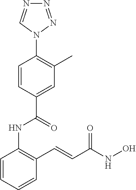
C1=CC=CC(C=CC(NO)=O)=C1NC(=O)C1=CC(C)=C(N2N=NN=C2)C=C1
